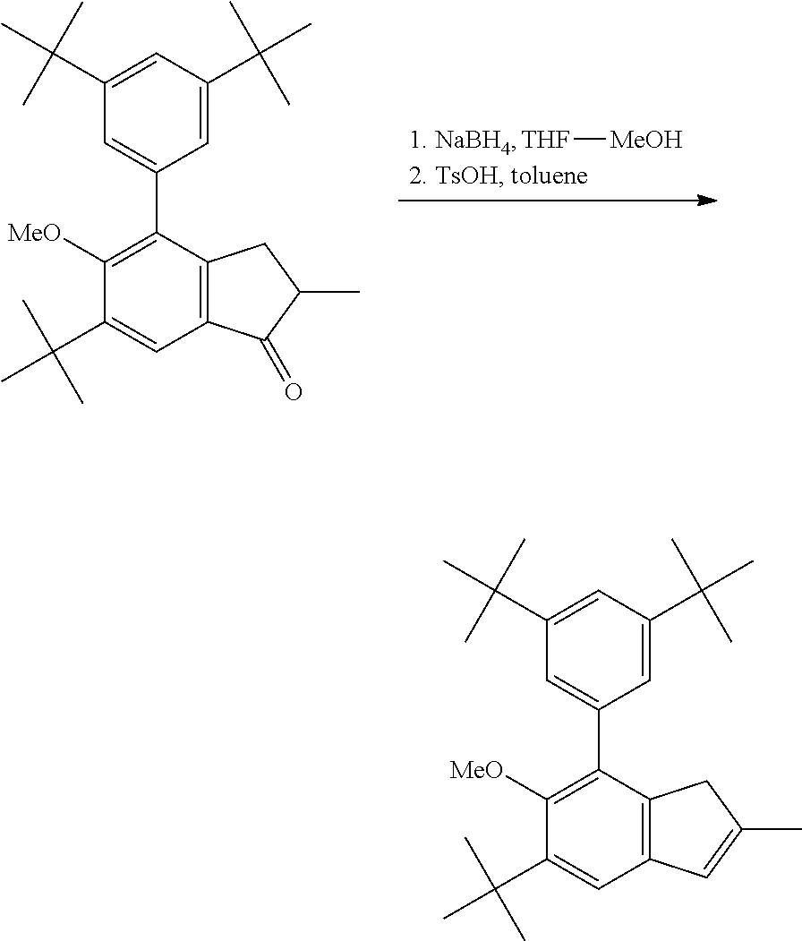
[THF][MeOH].C1([MeO])=C(C2=CC(C(C)(C)C)=CC(C(C)(C)C)=C2)C2=C(C=C1C(C)(C)C)C(=O)C(C)C2.C1([MeO])=C(C2=CC(C(C)(C)C)=CC(C(C)(C)C)=C2)C2=C(C=C1C(C)(C)C)C=C(C)C2
